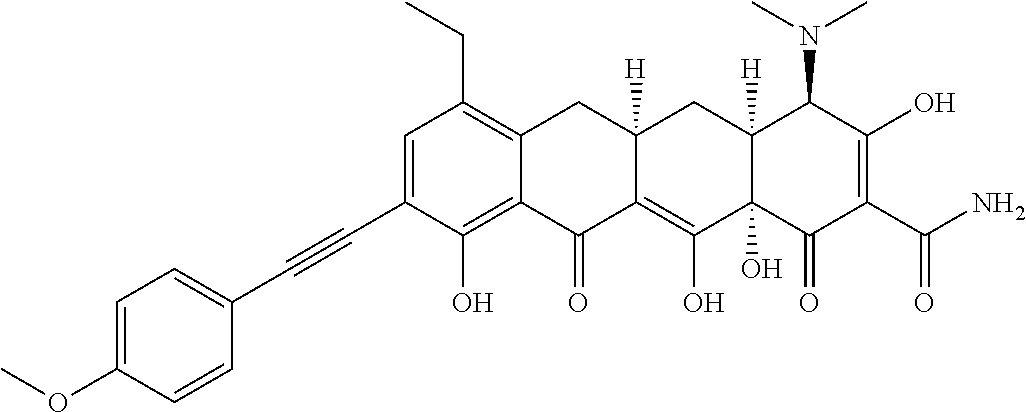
C1=C(C#CC2=CC=C(OC)C=C2)C(O)=C2C(=C1CC)CC1([H])C(=C(O)C3(O)C([H])(C1)C(N(C)C)C(O)=C(C(N)=O)C3=O)C2=O
